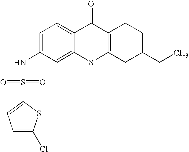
C1=C(NS(C2=CC=C(Cl)S2)(=O)=O)C=C2C(=C1)C(=O)C1=C(S2)CC(CC)CC1
